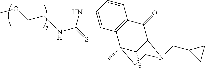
C1(=O)C2N(CC3CC3)CCC(C)(C3=C1C=CC(NC(=S)NCCOC)=C3)C2C
